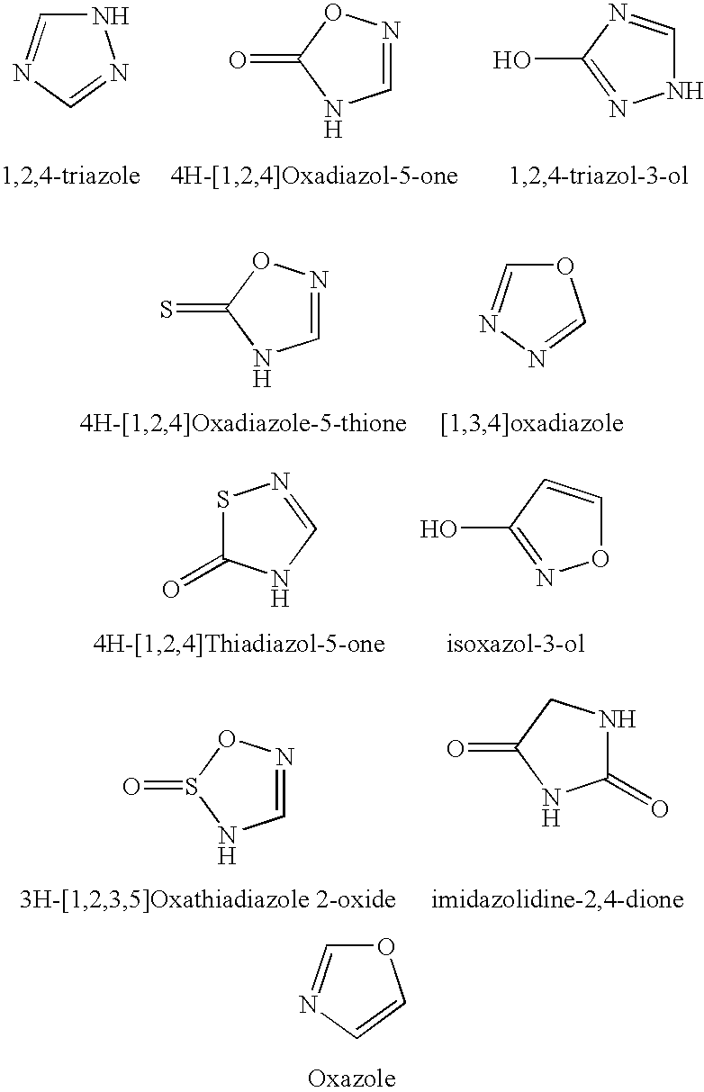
O1C=NC=C1.N1C=NC=N1.C1=NOC(=O)N1.N1C=NC(O)=N1.C1=NOC(=S)N1.O1C=NN=C1.S1C(=O)NC=N1.O1C=CC(O)=N1.C1=NOS(=O)N1.C1(=O)NCC(=O)N1
